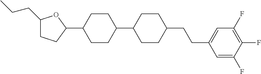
C1(CCC)CCC(C2CCC(C3CCC(CCC4=CC(F)=C(F)C(F)=C4)CC3)CC2)O1
